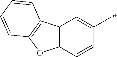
C12=C(C=CC(C)=C1)OC1=C2C=CC=C1
